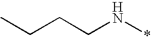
C(N*)CCC
